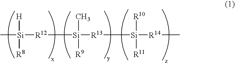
C[Si]([R12][Si]([R13][Si]([R14]C)([R10])[R11])(C)[R9])([H])[R8]
